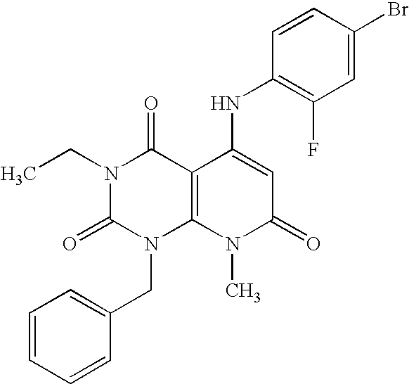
N1(CC)C(=O)N(CC2=CC=CC=C2)C2=C(C1=O)C(NC1=C(F)C=C(Br)C=C1)=CC(=O)N2C
